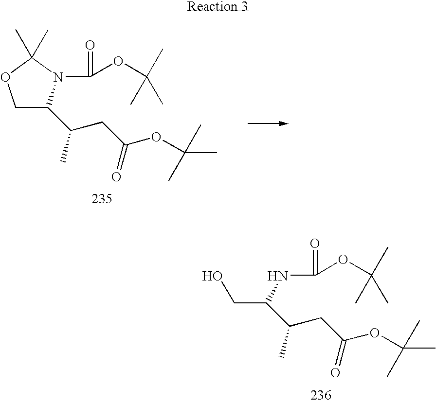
C1OC(C)(C)N(C(=O)OC(C)(C)C)C1C(CC(=O)OC(C)(C)C)C.C(O)C(NC(=O)OC(C)(C)C)C(CC(=O)OC(C)(C)C)C
